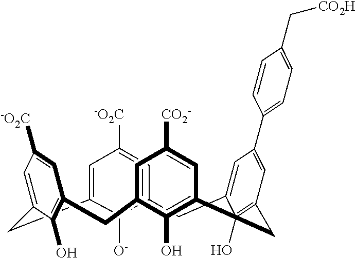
C12=CC([-O2C])=CC(=C1[O-])CC1=CC(C3=CC=C(C[CO2H])C=C3)=CC(=C1O)CC1=C(O)C(=CC([CO2-])=C1)CC1=C(O)C(=CC([-O2C])=C1)C2
